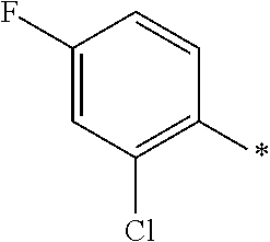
C1(F)=CC(Cl)=C(*)C=C1
